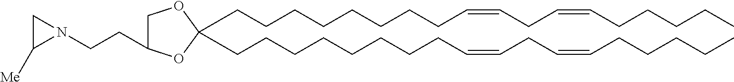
C(CCCCC=CCC=CCCCCC)CCCC1(CCCCCCCCC=CCC=CCCCCC)OCC(CCN2CC2[Me])O1
